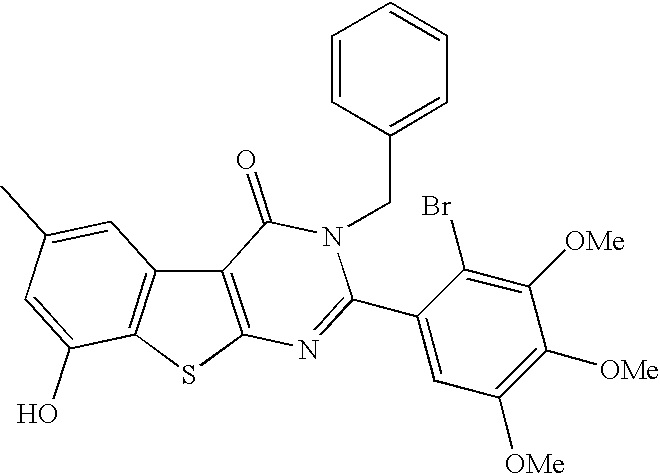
C12=C(SC3=C1C=C(C)C=C3O)N=C(C1=CC([OMe])=C([OMe])C([OMe])=C1Br)N(CC1=CC=CC=C1)C2=O
